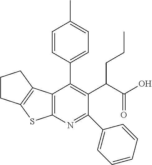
C12=C(N=C(C3=CC=CC=C3)C(C(C(O)=O)CCC)=C1C1=CC=C(C)C=C1)SC1=C2CCC1
